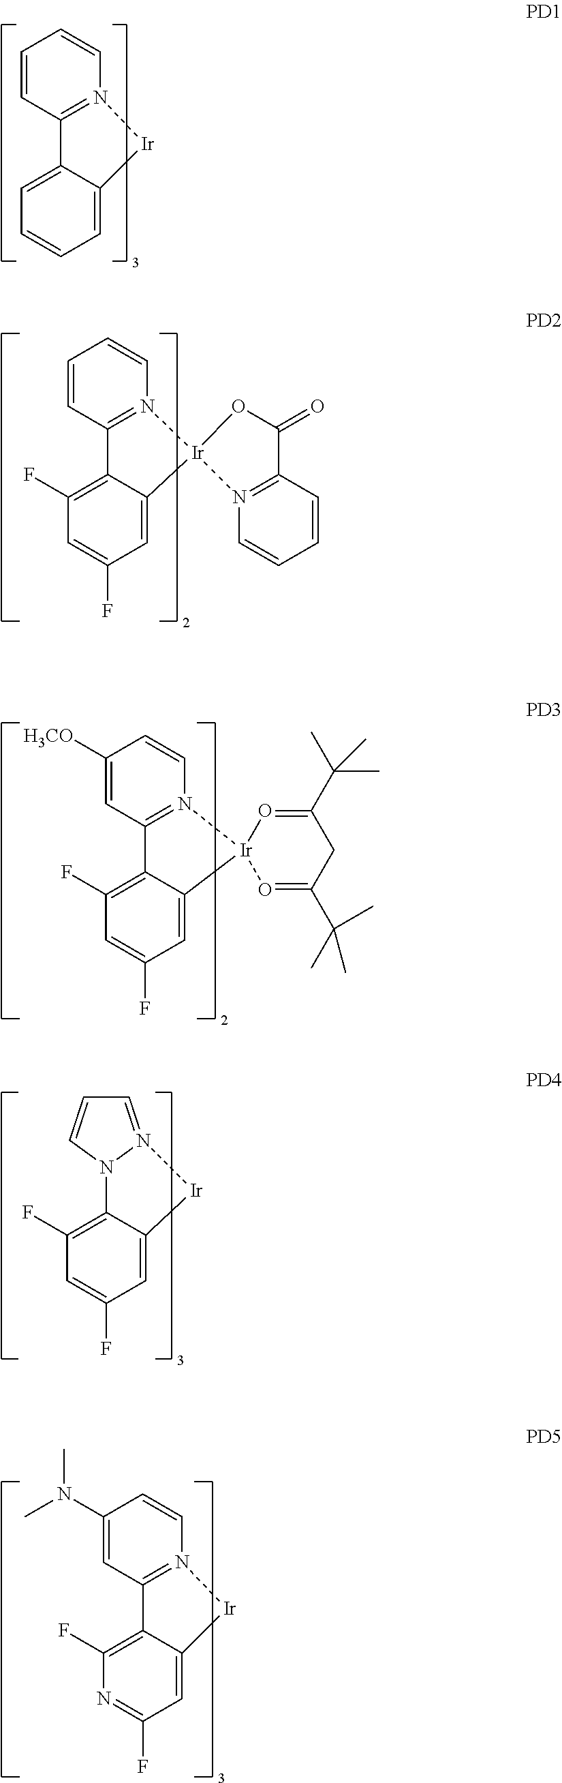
C1=CC2=N(C=C1)[Ir]C1=CC=CC=C21.C1=CC2=N(C=C1)[Ir]1(C3=CC(F)=CC(F)=C23)OC(=O)C2=N1C=CC=C2.C1([H3CO])=CC2=N(C=C1)[Ir]1(C3=CC(F)=CC(F)=C23)O=C(C(C)(C)C)CC(C(C)(C)C)=O1.N12C3=C(F)C=C(F)C=C3[Ir]N1=CC=C2.C1(N(C)C)=CC2=N(C=C1)[Ir]C1=CC(F)=NC(F)=C21
